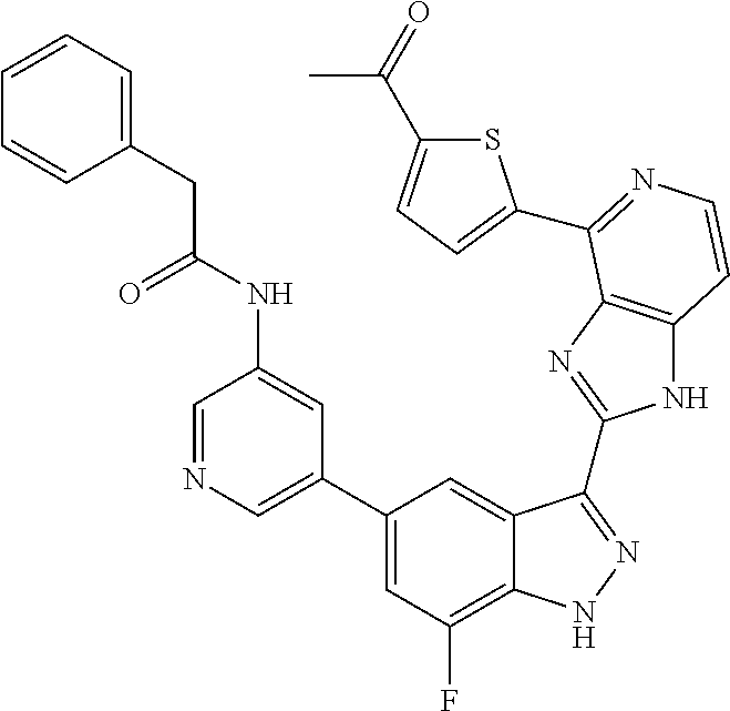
C1=C(C2=CC(F)=C3C(=C2)C(C2=NC4=C(N2)C=CN=C4C2=CC=C(C(=O)C)S2)=NN3)C=C(NC(=O)CC2=CC=CC=C2)C=N1
